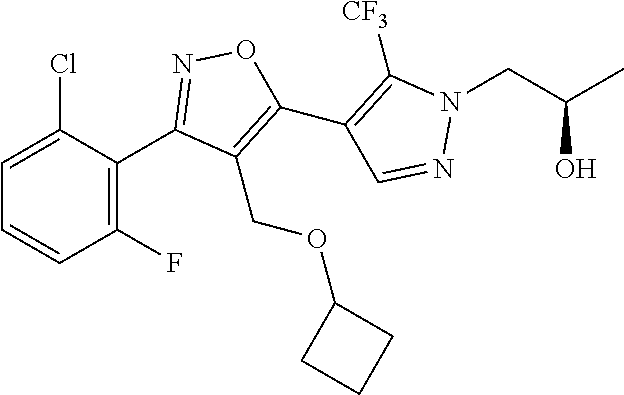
C1(C2=NOC(C3=C([CF3])N(CC(C)O)N=C3)=C2COC2CCC2)=C(F)C=CC=C1Cl
